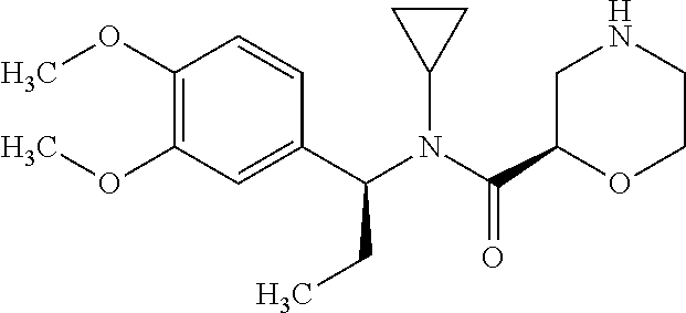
C1(OC)=C(OC)C=C(C(N(C(C2OCCNC2)=O)C2CC2)CC)C=C1
